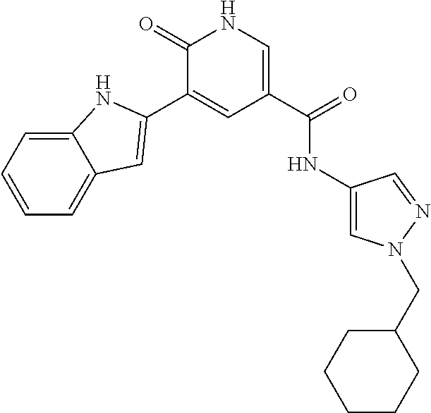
C12=CC=CC=C1C=C(C1=CC(C(=O)NC3=CN(CC4CCCCC4)N=C3)=CNC1=O)N2
